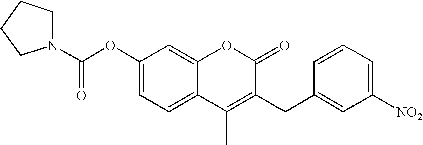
C1(OC(=O)N2CCCC2)=CC=C2C(=C1)OC(=O)C(CC1=CC([NO2])=CC=C1)=C2C
